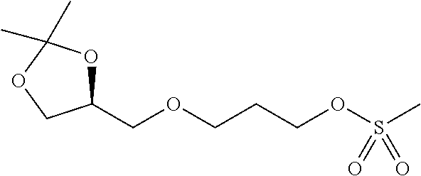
C1(COCCCOS(C)(=O)=O)OC(C)(C)OC1
